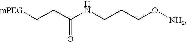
[mPEG]CCC(NCCCO[NH2])=O
